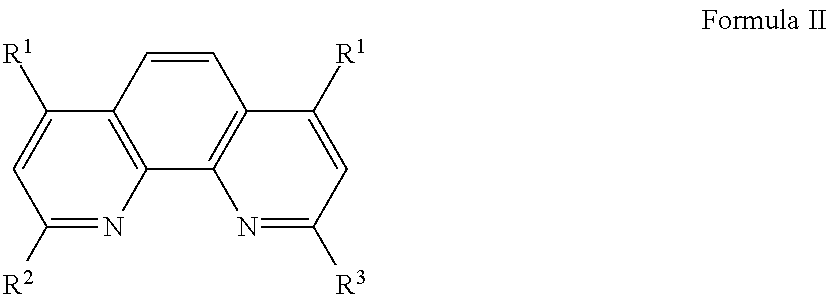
C12=C(C3=C(C=C1)C([R1])=CC([R2])=N3)N=C([R3])C=C2[R1]
